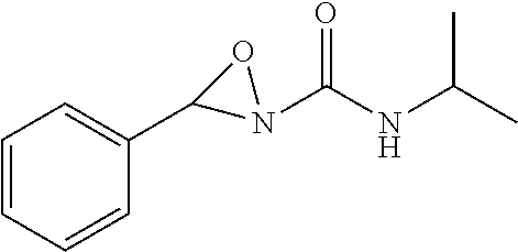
C1=CC=CC(C2N(C(NC(C)C)=O)O2)=C1
